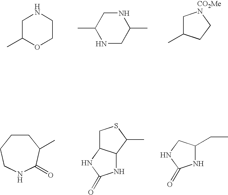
C1C(C)OCCN1.N1CC(C)NCC1C.C1C(C)CC[CO2MeN]1.C1CCCNC(=O)C1C.C1C2C(C(C)S1)NC(=O)N2.N1C(CC)CNC1=O
